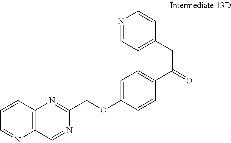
C1=CC2=C(N=C1)C=NC(COC1=CC=C(C(=O)CC3=CC=NC=C3)C=C1)=N2
